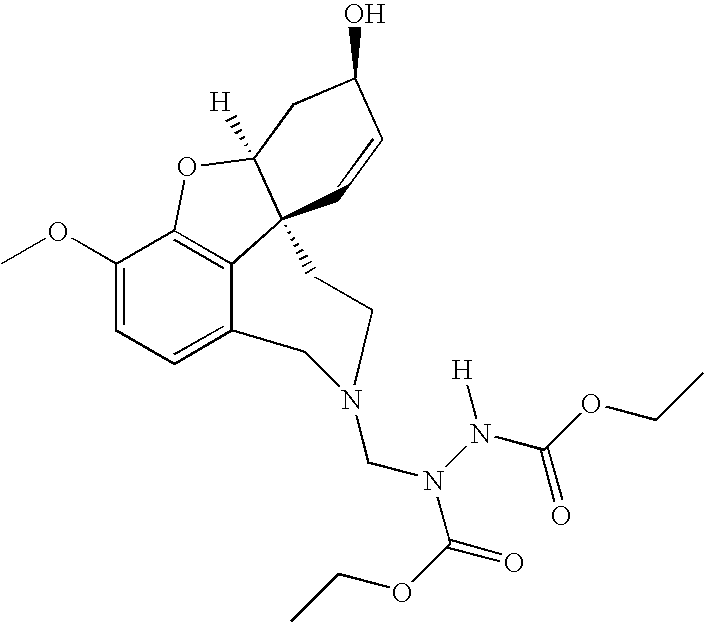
C1(OC)=CC=C2C3=C1OC1([H])C3(C=CC(O)C1)CCN(CN(N([H])C(OCC)=O)C(=O)OCC)C2
